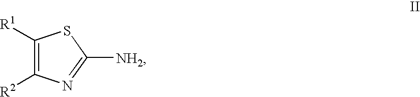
C1([R1])=C([R2])N=C([NH2])S1
